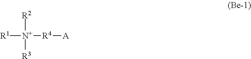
[R1][N+]([R2])([R3])[R4][A]
